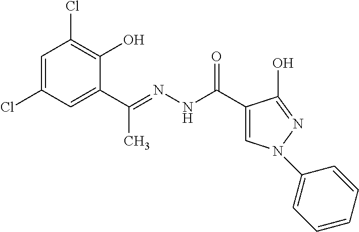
C1=C(Cl)C=C(C(=NNC(C2=CN(C3=CC=CC=C3)N=C2O)=O)C)C(O)=C1Cl
